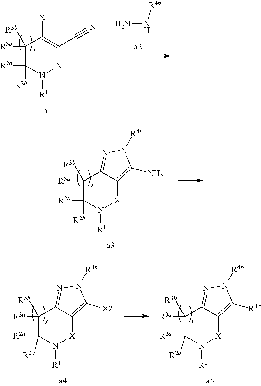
NN[R4b].C1([R3a])([R3b])C([R2a])([R2b])N([R1])[X]C(C#N)=C1[X1].C1([R3a])([R3b])C([R2a])([R2b])N([R1])[X]C2=C(N)N([R4b])N=C12.C1([R3a])([R3b])C([R2a])([R2a])N([R1])[X]C2=C([X2])N([R4b])N=C12.C1([R3a])([R3b])C([R2a])([R2a])N([R1])[X]C2=C([R4a])N([R4b])N=C12
